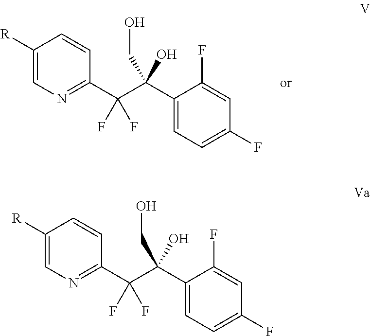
C1=C([R])C=CC(C(C(C2=CC=C(F)C=C2F)(CO)O)(F)F)=N1.C1=C([R])C=CC(C(C(C2=CC=C(F)C=C2F)(CO)O)(F)F)=N1
